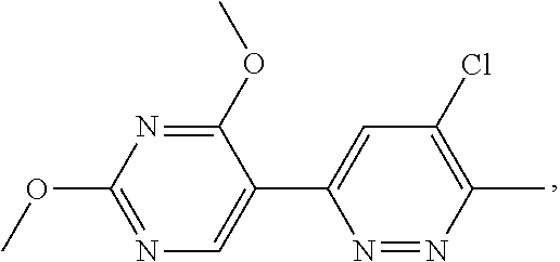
C1(OC)=NC=C(C2=CC(Cl)=C(C)N=N2)C(OC)=N1
